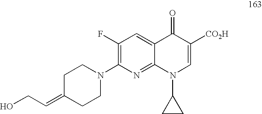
C1(F)=C(N2CCC(=CCO)CC2)N=C2C(=C1)C(=O)C([CO2H])=CN2C1CC1
